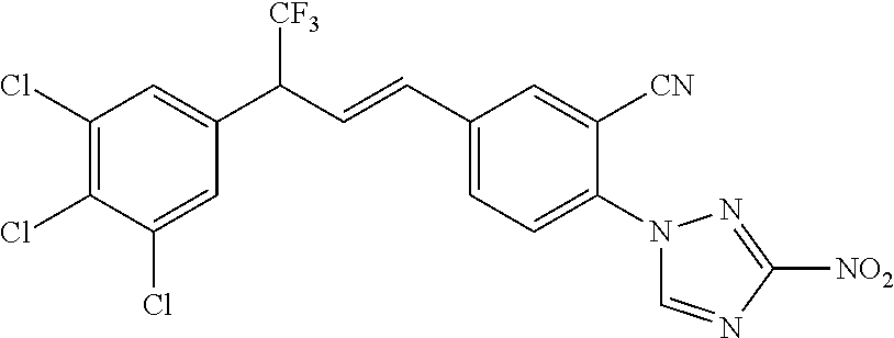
C1(Cl)=C(Cl)C(Cl)=CC(C(C=CC2=CC=C(N3C=NC([NO2])=N3)C([CN])=C2)[CF3])=C1
